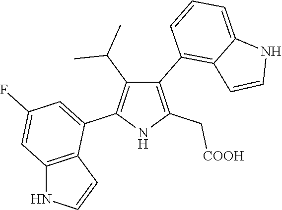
C1(C2=C3C(=CC=C2)NC=C3)=C(C[COOH])NC(C2=CC(F)=CC3=C2C=CN3)=C1C(C)C
